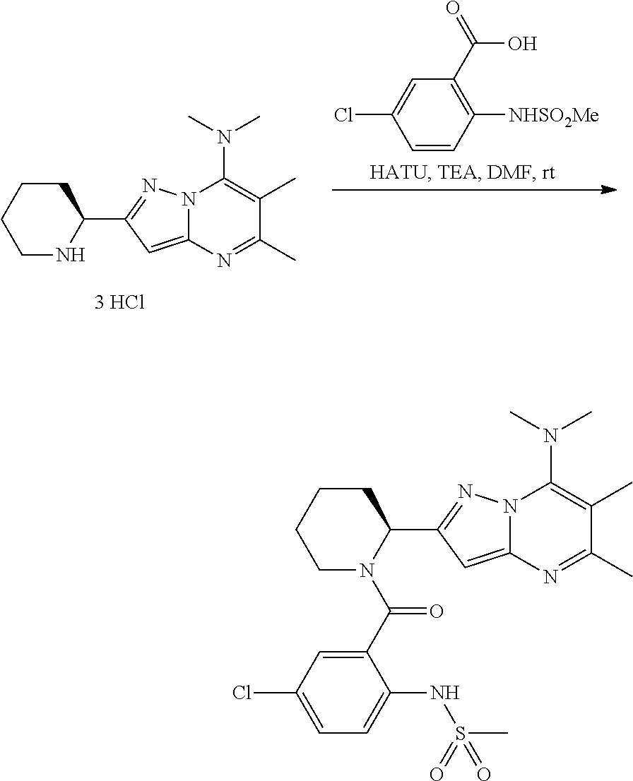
C1N(C(C2=CC(Cl)=CC=C2NS(=O)(C)=O)=O)C(C2=NN3C(=C2)N=C(C)C(C)=C3N(C)C)CCC1.C1NC(C2=NN3C(=C2)N=C(C)C(C)=C3N(C)C)CCC1.C1=C(Cl)C=CC([NHSO2Me])=C1C(=O)O
